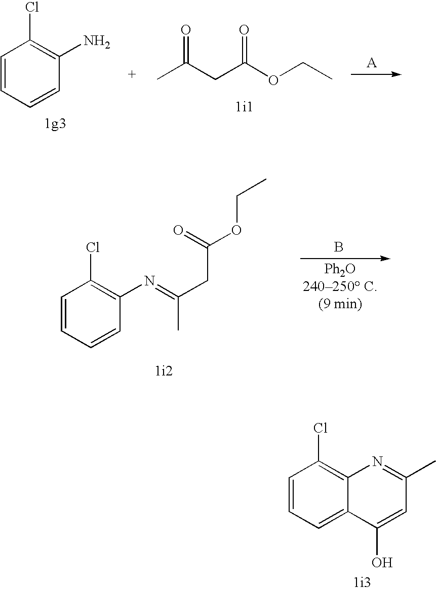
C1=CC=CC(N)=C1Cl.C(C(OCC)=O)C(C)=O.C1=CC(Cl)=C2C(=C1)C(O)=CC(C)=N2.C1=CC=CC(N=C(CC(=O)OCC)C)=C1Cl.[Ph2O240250 C.(9 min)].B
